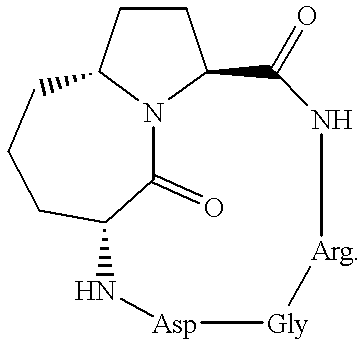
C1CC2N3C1C(=O)N[Arg][Gly][Asp]NC(CCC2)C3=O
